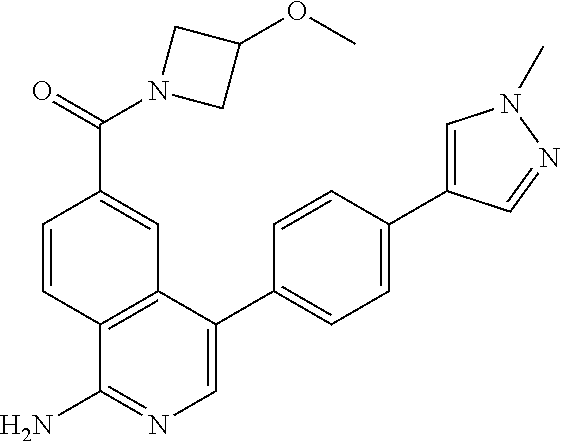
C1(C2=CC=C(C3=CN(C)N=C3)C=C2)=CN=C(N)C2=C1C=C(C(=O)N1CC(OC)C1)C=C2
